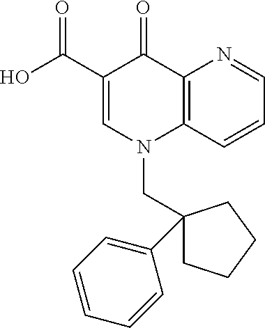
C12=C(C=CC=N1)N(CC1(C3=CC=CC=C3)CCCC1)C=C(C(O)=O)C2=O
